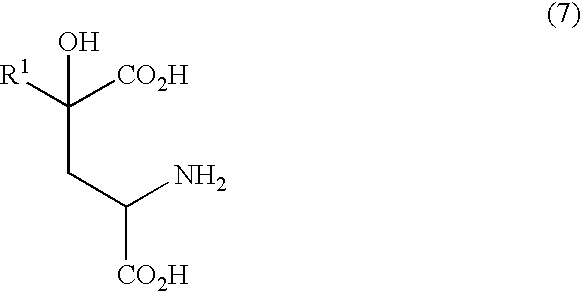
[R1]C([CO2H])(CC([CO2H])N)O
